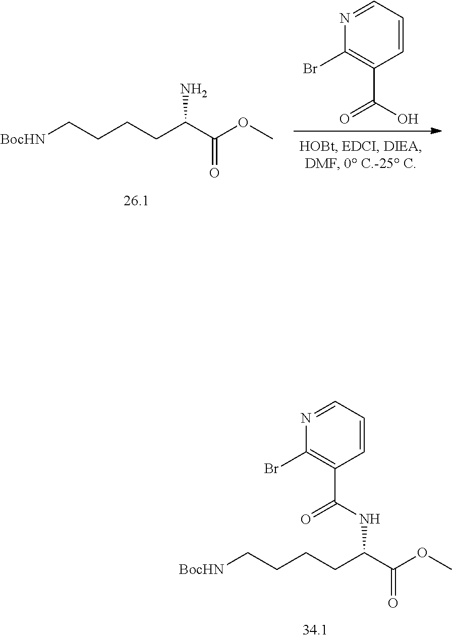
BrC1=C(C(NC(C(OC)=O)CCCC[BocHN])=O)C=CC=N1.BrC1=C(C(O)=O)C=CC=N1.NC(C(OC)=O)CCCC[BocHN]
